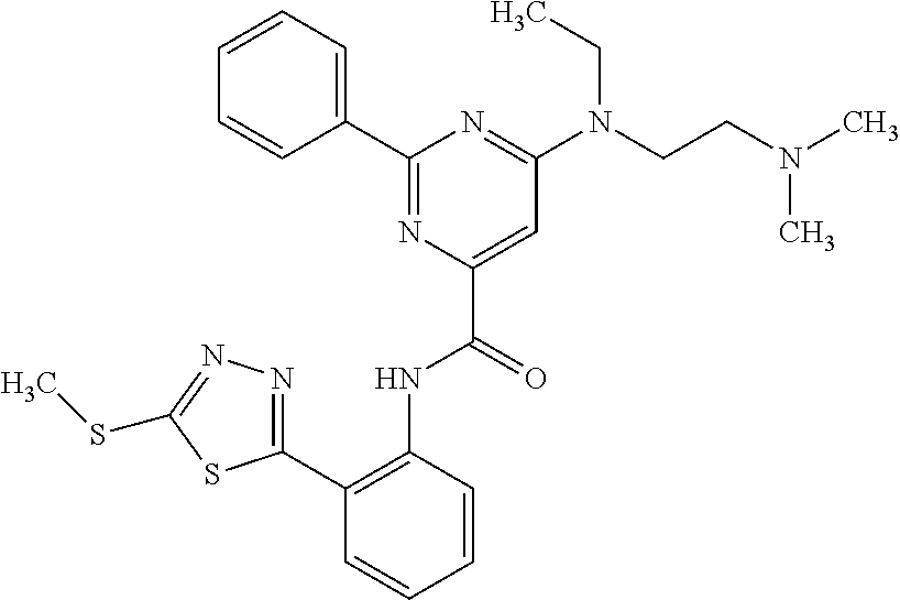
C1(C2=NC(C(=O)NC3=C(C4=NN=C(SC)S4)C=CC=C3)=CC(N(CCN(C)C)CC)=N2)=CC=CC=C1
